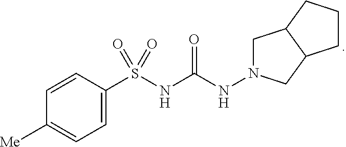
[Me]C1=CC=C(S(NC(NN2CC3C(C2)CCC3)=O)(=O)=O)C=C1
